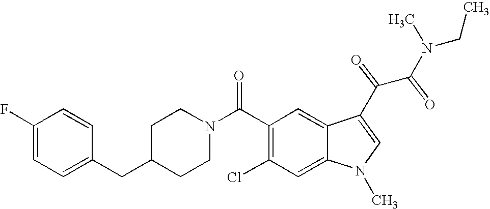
C1(F)=CC=C(CC2CCN(C(C3=C(Cl)C=C4C(=C3)C(C(C(N(CC)C)=O)=O)=CN4C)=O)CC2)C=C1
